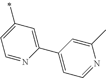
C1=C(C)C=C(C2=CC=NC(C)=C2)N=C1
